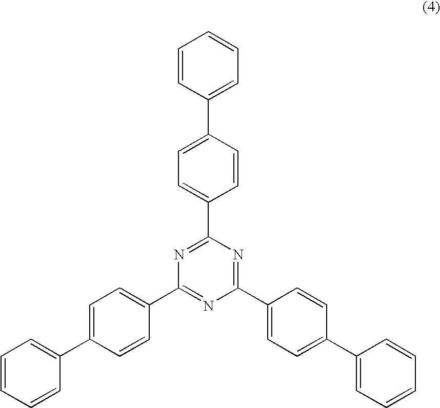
C1=CC(C2=CC=C(C3=NC(C4=CC=C(C5=CC=CC=C5)C=C4)=NC(C4=CC=C(C5=CC=CC=C5)C=C4)=N3)C=C2)=CC=C1
